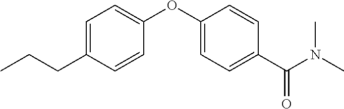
C1=C(CCC)C=CC(OC2=CC=C(C(N(C)C)=O)C=C2)=C1
